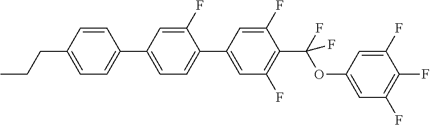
C1(C2=CC=C(C3=CC(F)=C(C(F)(OC4=CC(F)=C(F)C(F)=C4)F)C(F)=C3)C(F)=C2)=CC=C(CCC)C=C1
